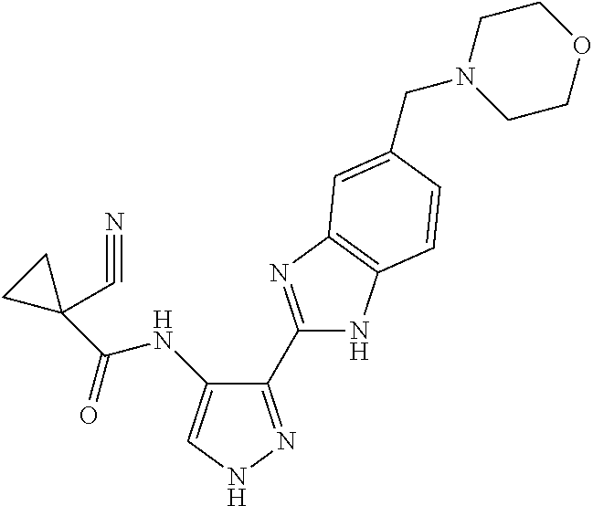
C1(C2=NC3=C(N2)C=CC(CN2CCOCC2)=C3)=NNC=C1NC(C1(C#N)CC1)=O
